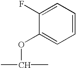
C1=C(F)C(OC(C)C)=CC=C1
